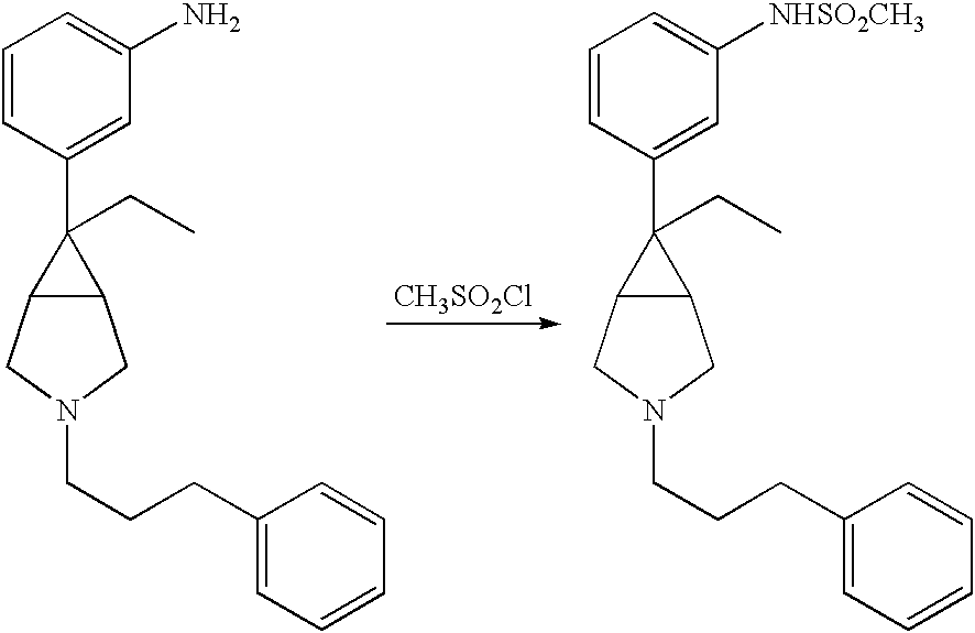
C1=CC(C2(CC)C3C2CN(CCCC2=CC=CC=C2)C3)=CC(N)=C1.C1=CC(C2(CC)C3C2CN(CCCC2=CC=CC=C2)C3)=CC([NHSO2CH3])=C1.[CH3SO2Cl]
